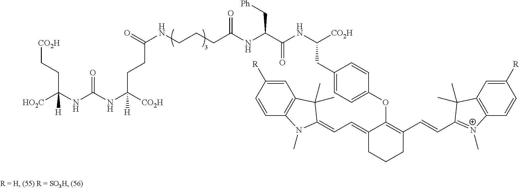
[HO2C]C(NC(NC([CO2H])([H])CCC(NCCCC(NC(C(NC([CO2H])CC1=CC=C(OC2=C(C=CC3=[N+](C)C4=C(C3(C)C)C=C([R])C=C4)CCCC2=CC=C2C(C)(C)C3=C(N2C)C=CC([R])=C3)C=C1)=O)C[Ph])=O)=O)=O)([H])CC[CO2H]
